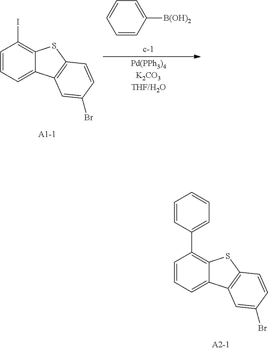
C1=CC([B(OH)2])=CC=C1.C1=CC=C2C(=C1I)SC1=C2C=C(Br)C=C1.C1=CC=C2C(=C1C1=CC=CC=C1)SC1=C2C=C(Br)C=C1
